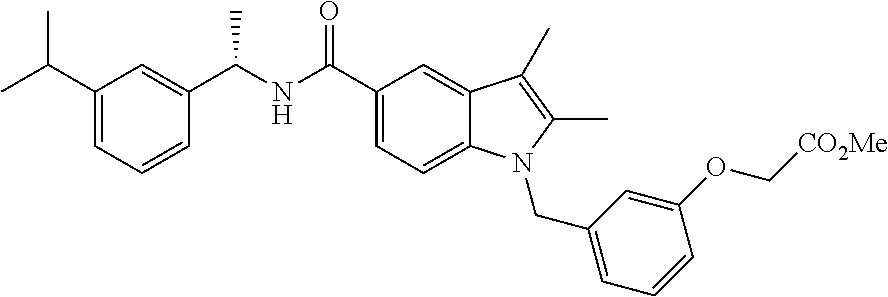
C1(C(C)C)=CC=CC(C(NC(C2=CC=C3C(=C2)C(C)=C(C)N3CC2=CC=CC(OC[CO2Me])=C2)=O)C)=C1
